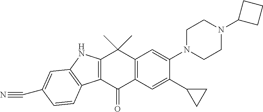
C12=C(C(=O)C3=C(C1(C)C)C=C(N1CCN(C4CCC4)CC1)C(C1CC1)=C3)C1=C(N2)C=C(C#N)C=C1
